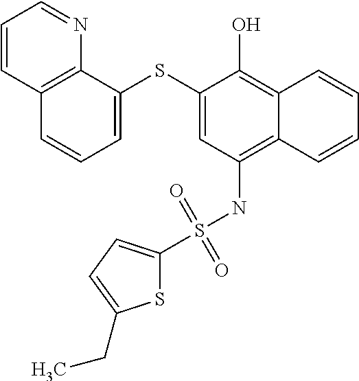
C1=C(SC2=CC(NS(C3=CC=C(CC)S3)(=O)=O)=C3C(=C2O)C=CC=C3)C2=C(C=C1)C=CC=N2
